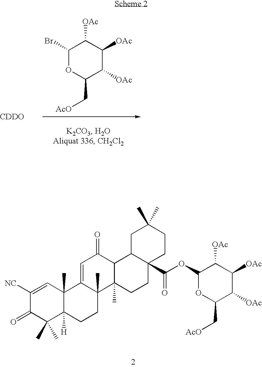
C1([NC])=CC2(C)C([H])(C(C)(C)C1=O)CCC1(C)C2=CC(=O)C2C1(C)CCC1(C(OC3OC(C[AcO])C([OAc])C([OAc])C3[OAc])=O)CCC(C)(C)CC12.C1(Br)OC(C[AcO])C([OAc])C([OAc])C1[OAc].[CDDO]
